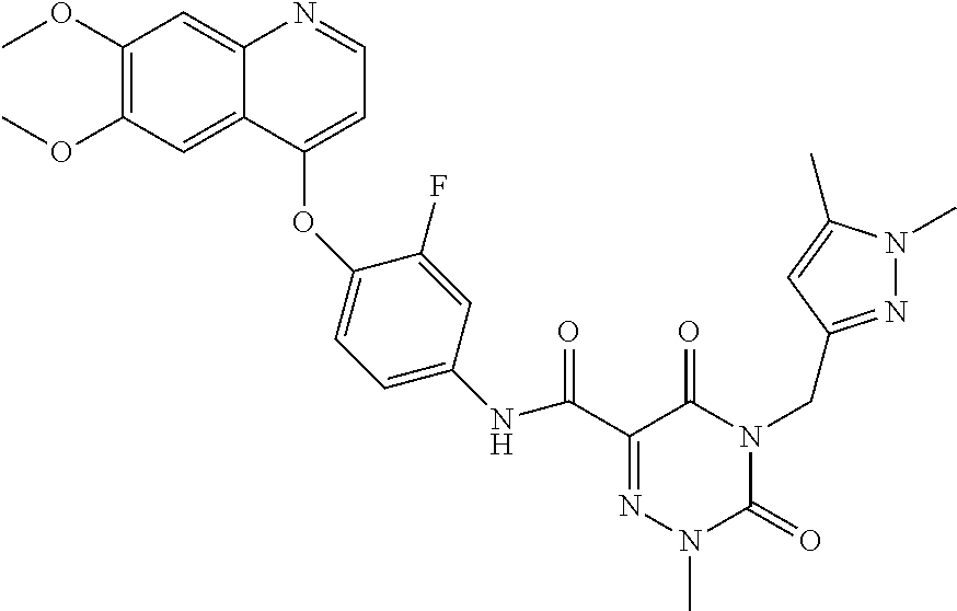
C1(OC)=C(OC)C=C2C(=C1)N=CC=C2OC1=CC=C(NC(C2=NN(C)C(=O)N(CC3=NN(C)C(C)=C3)C2=O)=O)C=C1F
